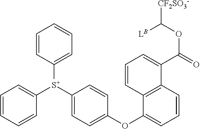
C1=CC=CC([S+](C2=CC=C(OC3=CC=CC4=C3C=CC=C4C(=O)OC([CF2SO3-])[LB])C=C2)C2=CC=CC=C2)=C1
